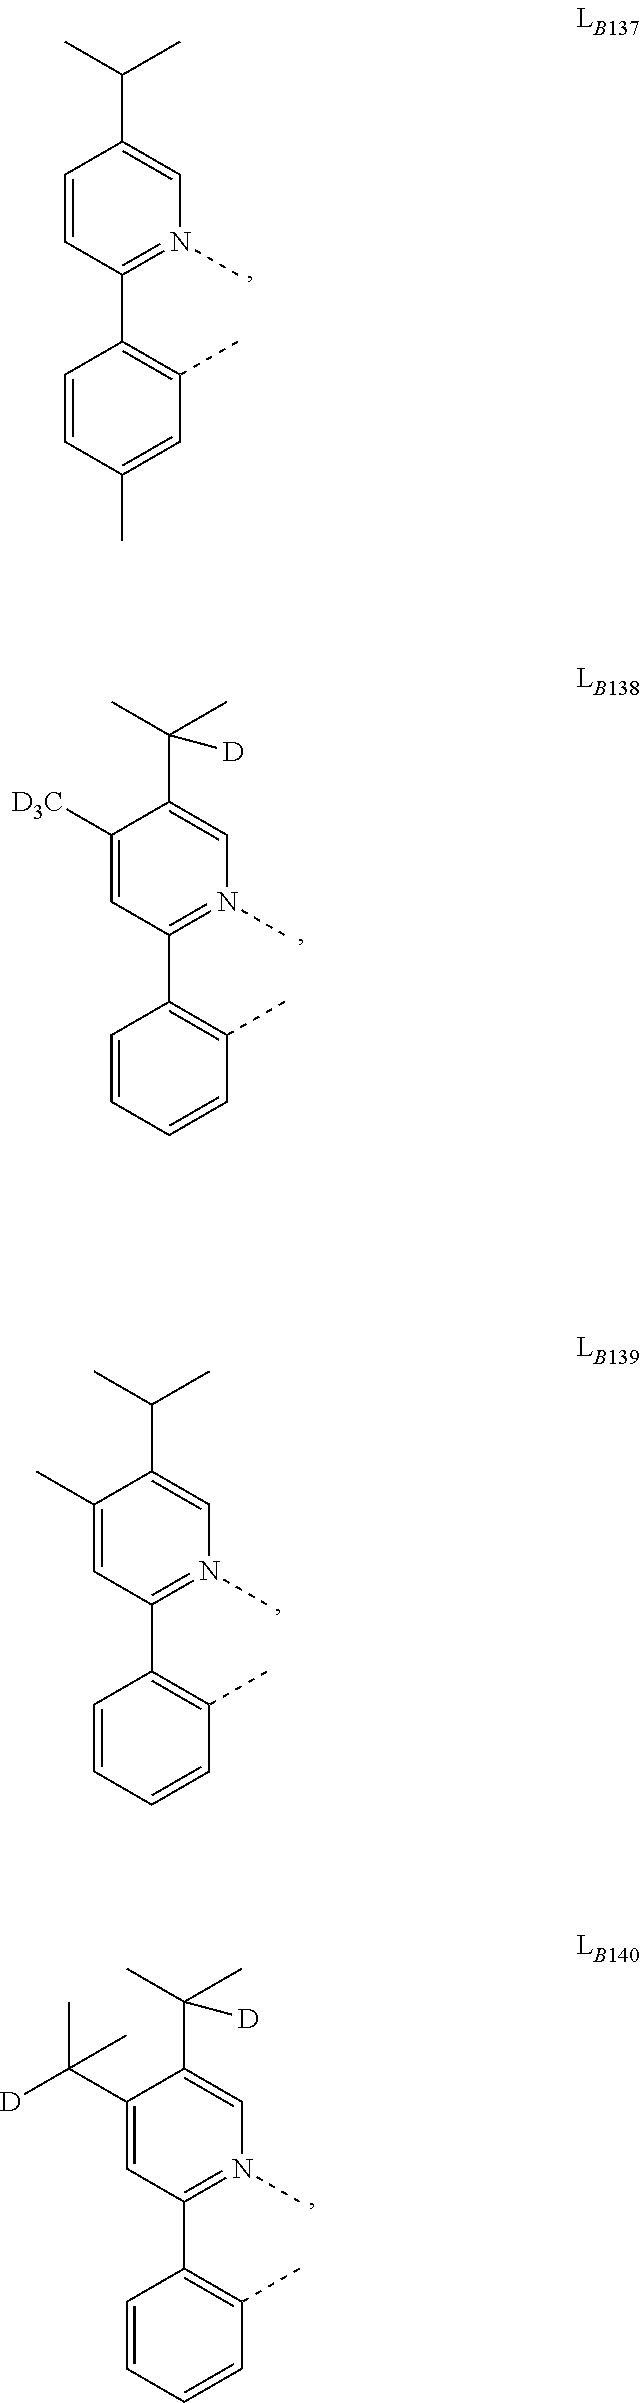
C1(C)=CC(C2=C(C)C=CC=C2)=N(C)C=C1C(C)C.C1=CC(C2=C(C)C=C(C)C=C2)=N(C)C=C1C(C)C.C1(C([D])(C)C)=CC(C2=C(C)C=CC=C2)=N(C)C=C1C(C)(C)[D].C1([D3C])=CC(C2=C(C)C=CC=C2)=N(C)C=C1C(C)(C)[D]
